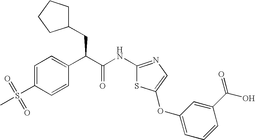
C1=C(S(C)(=O)=O)C=CC(C(C(=O)NC2=NC=C(OC3=CC=CC(C(O)=O)=C3)S2)CC2CCCC2)=C1
